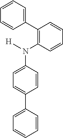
C1=CC(C2=CC=CC=C2)=C(N(C2=CC=C(C3=CC=CC=C3)C=C2)[H])C=C1
